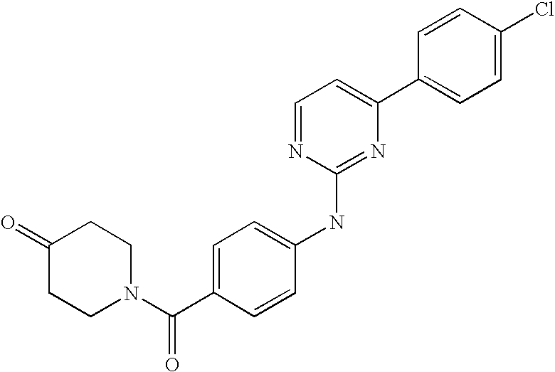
C1=CC(C2=CC=NC(NC3=CC=C(C(N4CCC(=O)CC4)=O)C=C3)=N2)=CC=C1Cl
